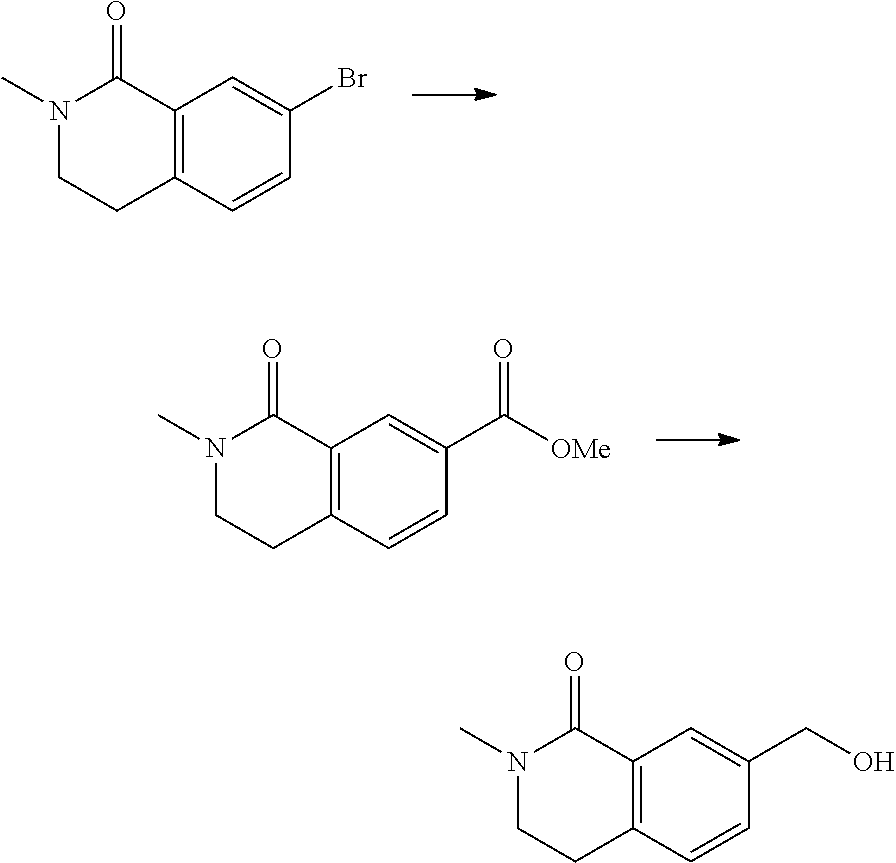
N1(C)CCC2=C(C1=O)C=C(Br)C=C2.N1(C)CCC2=C(C1=O)C=C(C([OMe])=O)C=C2.N1(C)CCC2=C(C1=O)C=C(CO)C=C2
